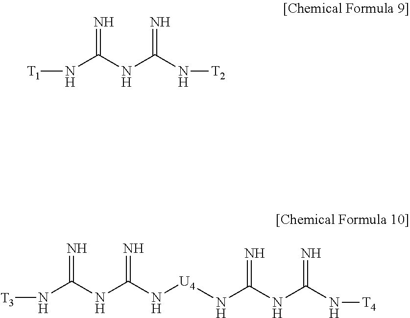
N(C(NC(N[U4]NC(NC(N[T4])=N)=N)=N)=N)[T3].N(C(NC(N[T2])=N)=N)[T1]
